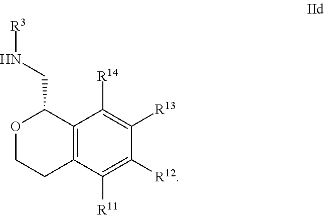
O1CCC2=C(C1CN[R3])C([R14])=C([R13])C([R12])=C2[R11]
